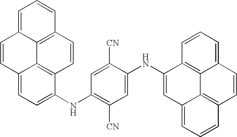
C12=CC=C(NC3=C([CN])C=C(NC4=CC5=CC=CC6=C5C5=C4C=CC=C5C=C6)C([CN])=C3)C3=C1C1=C(C=C3)C=CC=C1C=C2
